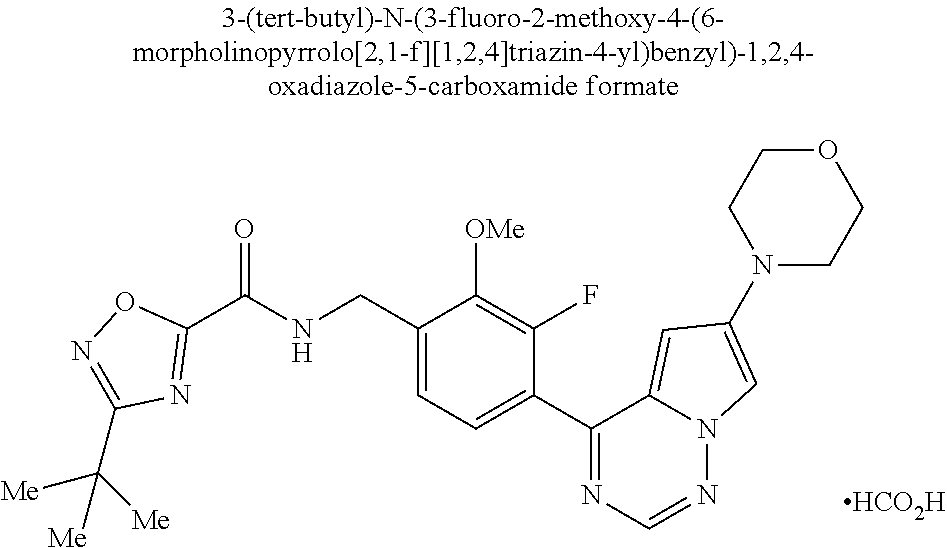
C1(C(NCC2=CC=C(C3=NC=NN4C3=CC(N3CCOCC3)=C4)C(F)=C2[OMe])=O)=NC(C([Me])([Me])[Me])=NO1.[HCO2H]
